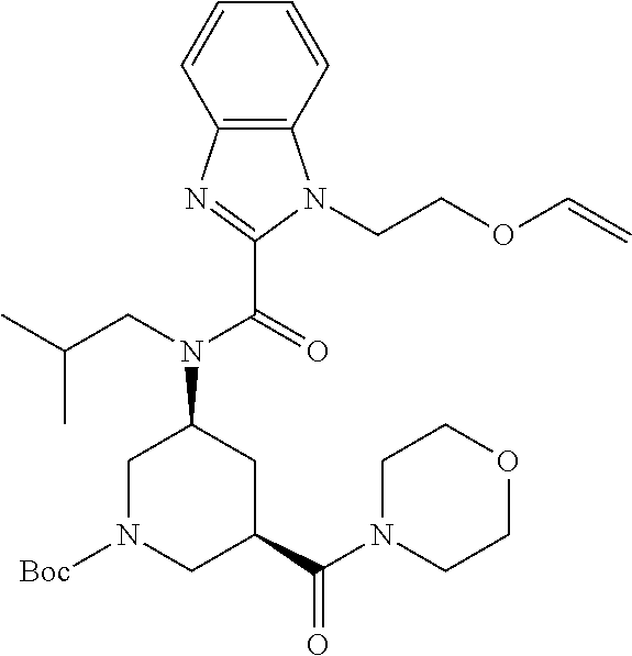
C1N([Boc])CC(C(N2CCOCC2)=O)CC1N(CC(C)C)C(=O)C1=NC2=C(N1CCOC=C)C=CC=C2
